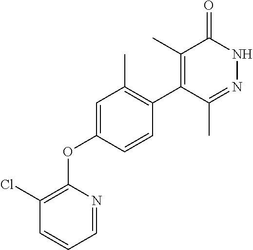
C1(C)=C(C2=C(C)C=C(OC3=C(Cl)C=CC=N3)C=C2)C(C)=NNC1=O
